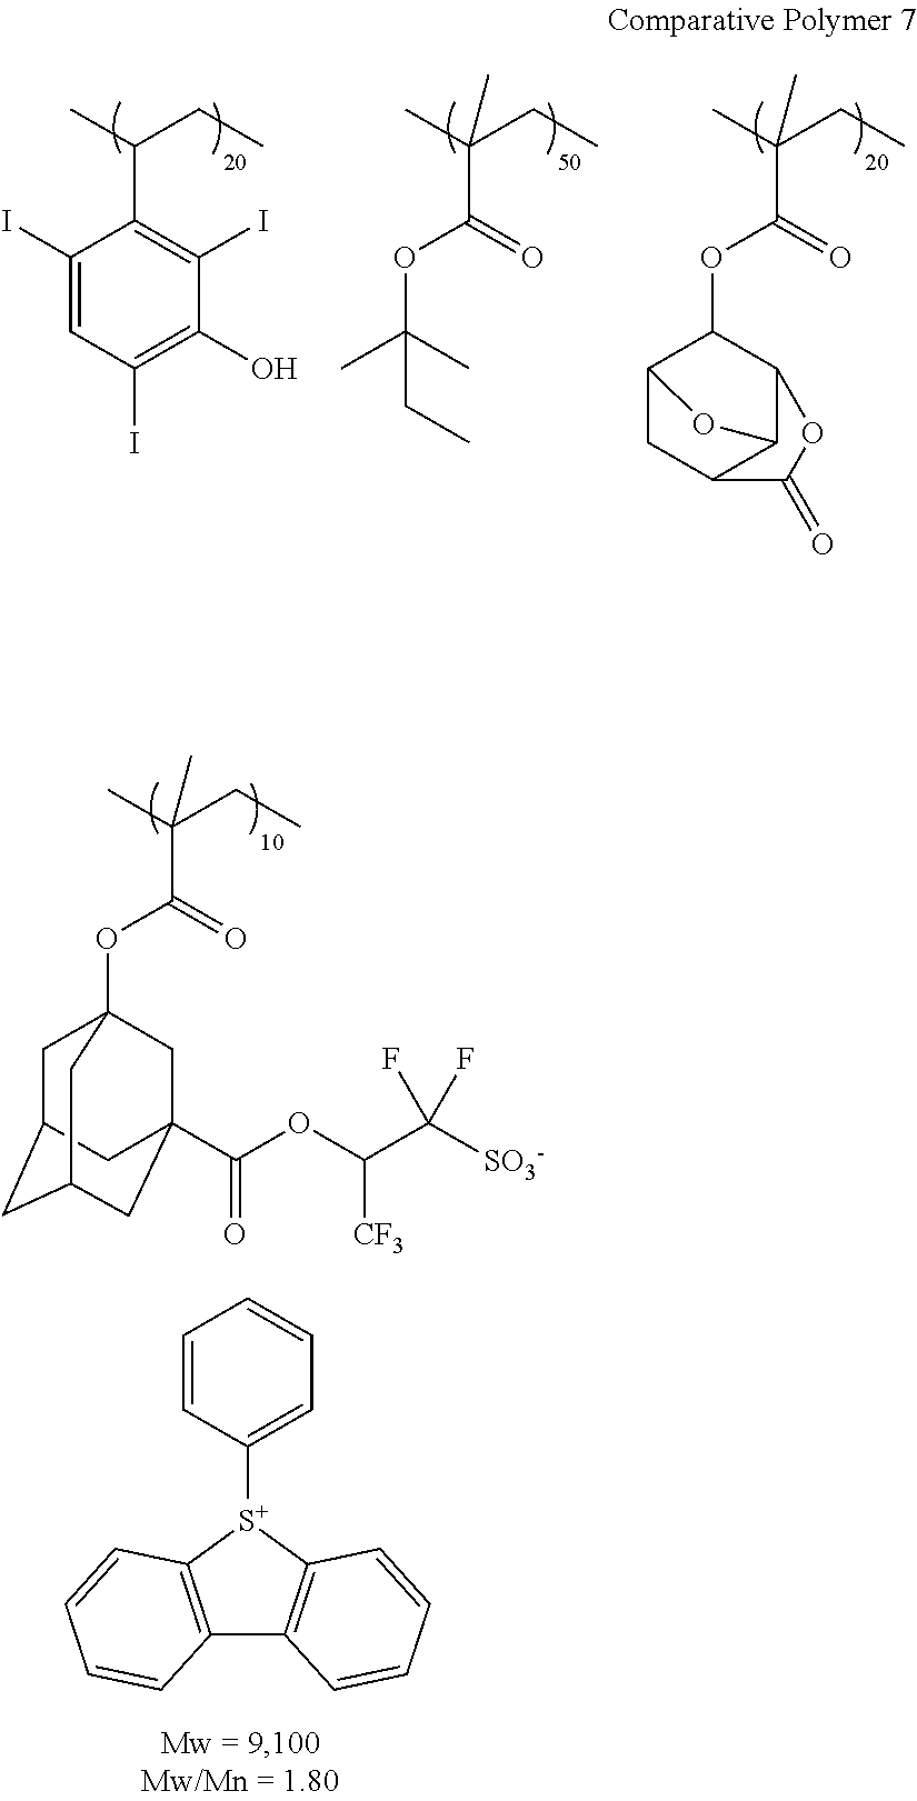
CC(CC)C1=C(I)C(O)=C(I)C=C1I.CC(CC)(C(=O)OC(C)(C)CC)C.CC(CC)(C(=O)OC1C2CC3C(C1OC3=O)O2)C.CC(CC)(C(=O)OC12CC3CC(CC(C(OC(C([SO3-])(F)F)[CF3])=O)(C1)C3)C2)C.C12=C([S+](C3=CC=CC=C3)C3=C1C=CC=C3)C=CC=C2
